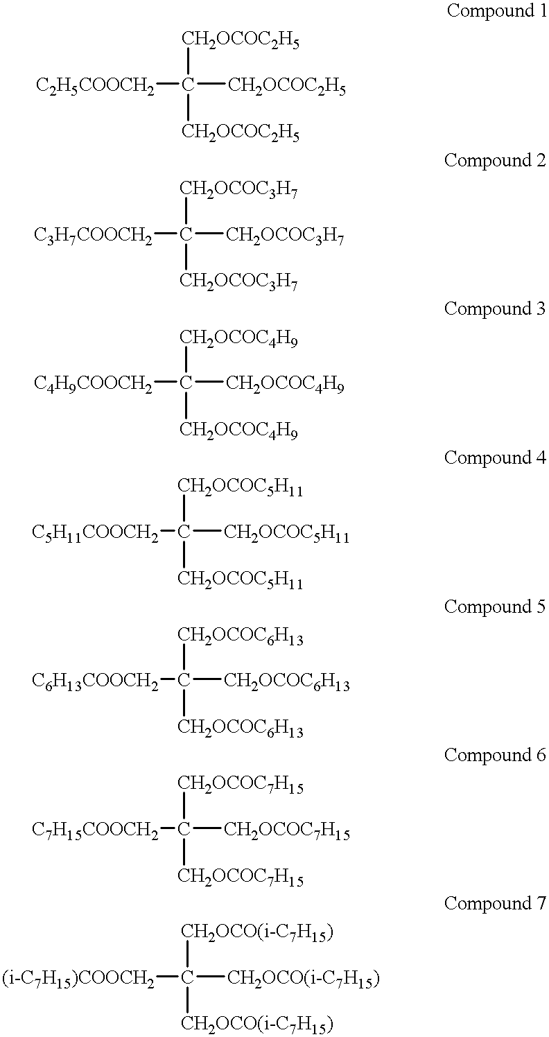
[C2H5COOCH2]C([CH2OCOC2H5])([CH2OCOC2H5])[CH2OCOC2H5].[C3H7COOCH2]C([CH2OCOC3H7])([CH2OCOC3H7])[CH2OCOC3H7].[C4H9COOCH2]C([CH2OCOC4H9])([CH2OCOC4H9])[CH2OCOC4H9].[C5H11COOCH2]C([CH2OCOC5H11])([CH2OCOC5H11])[CH2OCOC5H11].[C6H13COOCH2]C([CH2OCOC6H13])([CH2OCOC6H13])[CH2OCOC6H13].[C7H15COOCH2]C([CH2OCOC7H15])([CH2OCOC7H15])[CH2OCOC7H15].[(i-C7H15)COOCH2]C([CH2OCO(i-C7H15)])([CH2OCO(i-C7H15)])[CH2OCO(i-C7H15)]
